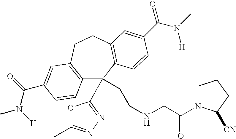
C12=C(CCC3=C(C1(CCNCC(=O)N1CCCC1[CN])C1=NN=C(C)O1)C=CC(C(=O)N([H])C)=C3)C=C(C(N(C)[H])=O)C=C2
